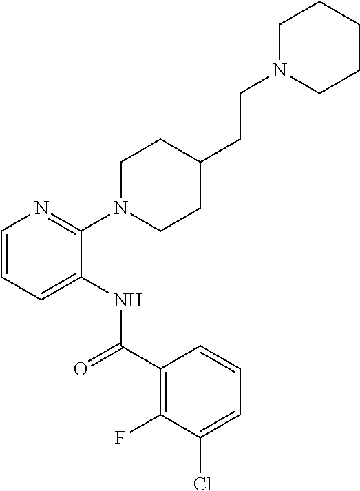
C1(N2CCC(CCN3CCCCC3)CC2)=NC=CC=C1NC(=O)C1=C(F)C(Cl)=CC=C1
